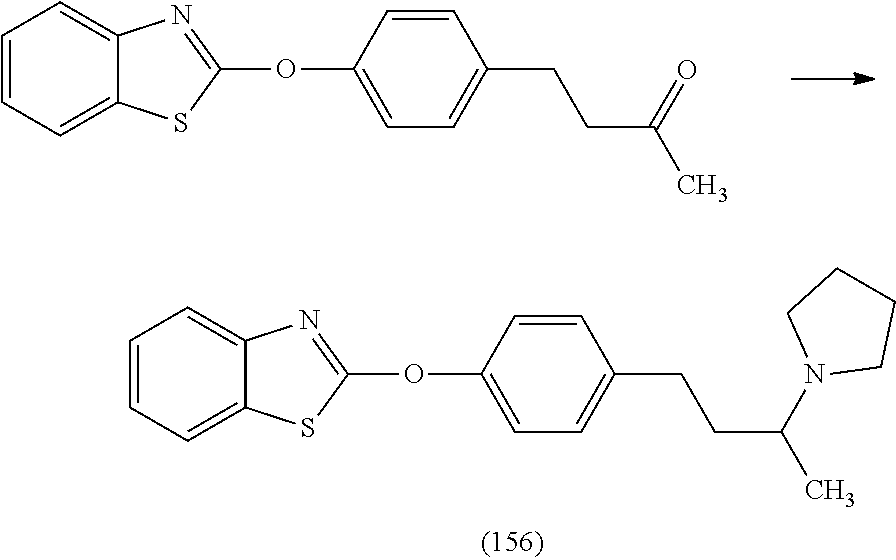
C(C(C)=O)CC1=CC=C(OC2=NC3=CC=CC=C3S2)C=C1.C1CN(C(CCC2=CC=C(OC3=NC4=CC=CC=C4S3)C=C2)C)CC1
